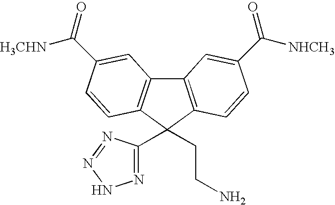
C12=C(C(CCN)(C3=NNN=N3)C3=C1C=C(C(=O)[H3CHN])C=C3)C=CC(C([NHCH3])=O)=C2
